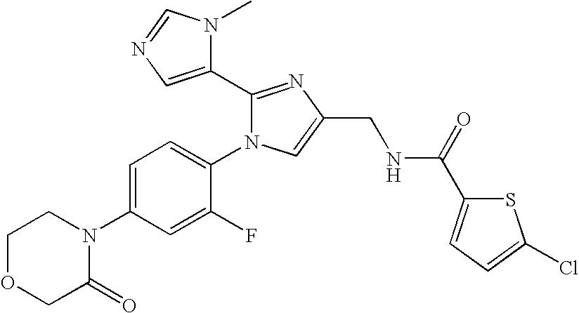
C1OCC(=O)N(C2=CC=C(N3C(C4=CN=CN4C)=NC(CNC(C4=CC=C(Cl)S4)=O)=C3)C(F)=C2)C1
